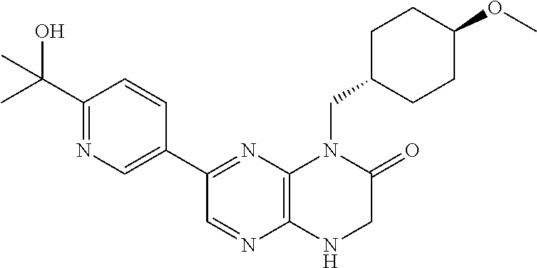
C1(C(O)(C)C)=NC=C(C2=NC3=C(N=C2)NCC(=O)N3CC2CCC(OC)CC2)C=C1
